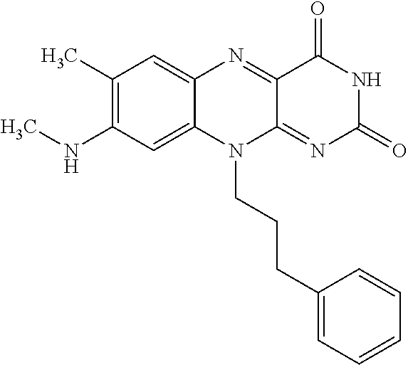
C1(C)=C(NC)C=C2C(=C1)N=C1C(=NC(=O)NC1=O)N2CCCC1=CC=CC=C1
